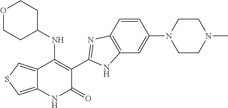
C1=CC2=C(C=C1N1CCN(C)CC1)NC(C1=C(NC3CCOCC3)C3=CSC=C3NC1=O)=N2
